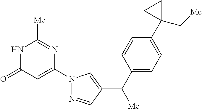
N1C(=O)C=C(N2N=CC(C(C3=CC=C(C4(C[Me])CC4)C=C3)[Me])=C2)N=C1[Me]
